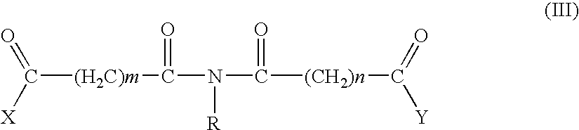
C([(H2C)m]C(N(C([(CH2)n]C([Y])=O)=O)[R])=O)([X])=O
